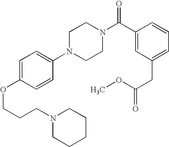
C(COC1=CC=C(N2CCN(C(C3=CC(CC(=O)OC)=CC=C3)=O)CC2)C=C1)CN1CCCCC1
